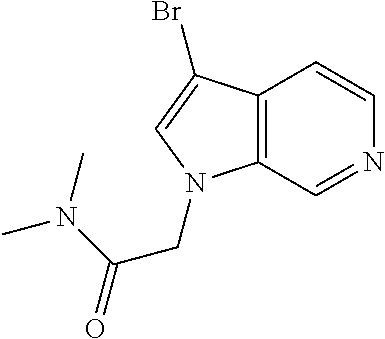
C12=C(C=NC=C1)N(CC(N(C)C)=O)C=C2Br
